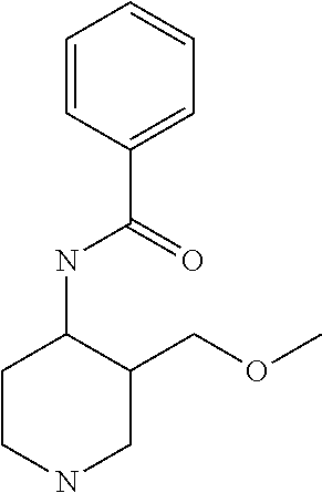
N(C1C(COC)CNCC1)C(=O)C1=CC=CC=C1
